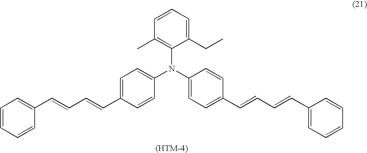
C1=CC=CC(C=CC=CC2=CC=C(N(C3=CC=C(C=CC=CC4=CC=CC=C4)C=C3)C3=C(C)C=CC=C3CC)C=C2)=C1
